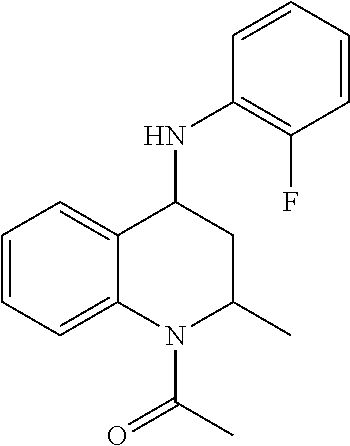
C1=CC=CC(NC2C3=CC=CC=C3N(C(C)=O)C(C)C2)=C1F
